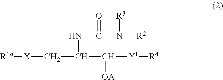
N([R2])(C(NC(C([Y1][R4])[OA])C[X][R1a])=O)[R3]
